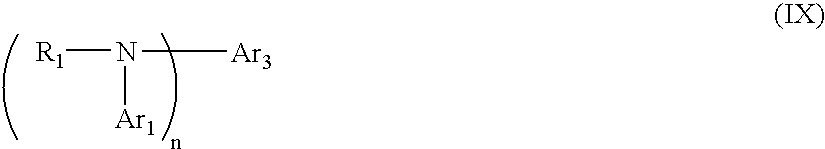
[R1]N([Ar3])[Ar1]
